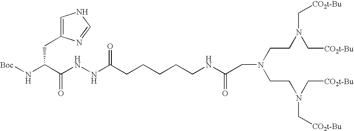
C(N[Boc])(C(NNC(CCCCCNC(CN(CCN(C[CO2t-Bu])C[CO2t-Bu])CCN(C[CO2t-Bu])C[CO2t-Bu])=O)=O)=O)CC1=CNC=N1
